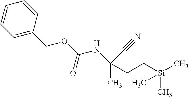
C1=C(COC(NC(CC[Si](C)(C)C)(C)C#N)=O)C=CC=C1
